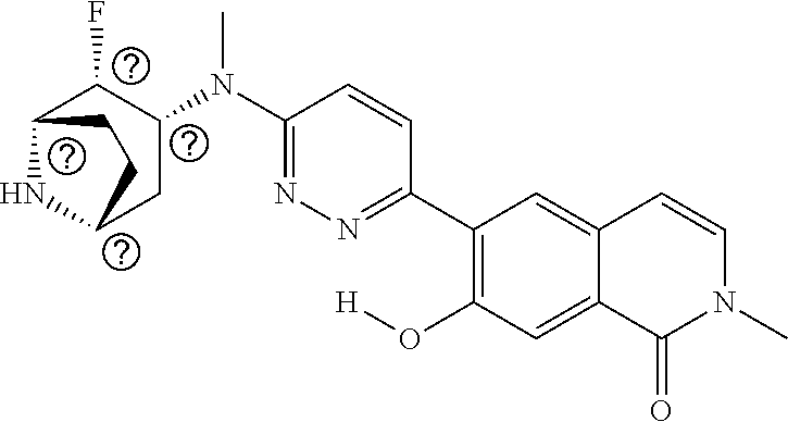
N1=C(N(C)C2CC3NC(C2F)CC3)C=CC(C2=C(O[H])C=C3C(=C2)C=CN(C)C3=O)=N1
